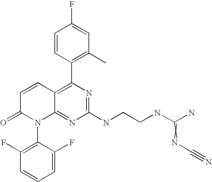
C12=C(C3=C(C)C=C(F)C=C3)N=C(NCCNC(N)=NC#N)N=C1N(C1=C(F)C=CC=C1F)C(=O)C=C2
